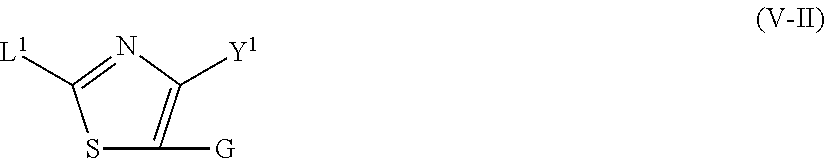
S1C([G])=C([Y1])N=C1[L1]
